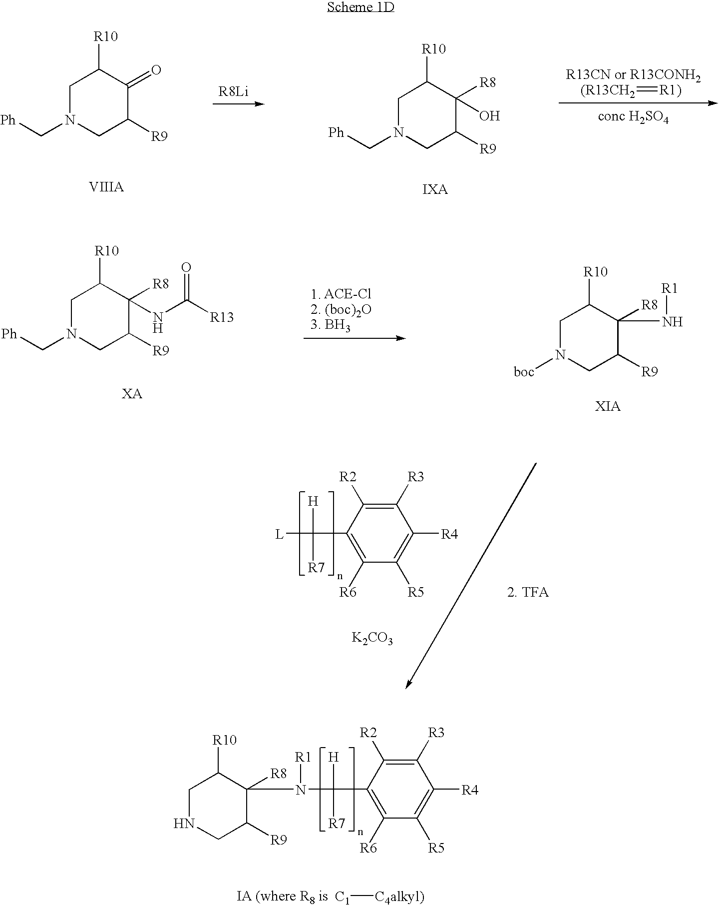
[C1][C4alkyl)].C1NCC([R9])C([R8])(N([R1])C([H])([R7])C2=C([R6])C([R5])=C([R4])C([R3])=C2[R2])C1[R10].C1N(C[Ph])CC([R9])C(O)([R8])C1[R10].C1N(C[Ph])CC([R9])C(=O)C1[R10].[(R13CH2]=[R1)].[ACE-Cl].C1N(C[Ph])CC([R9])C(NC([R13])=O)([R8])C1[R10].C1N([boc])CC([R9])C(N[R1])([R8])C1[R10].C1([R3])=C([R2])C(C([H])([R7])[L])=C([R6])C([R5])=C1[R4].[K2CO3]
